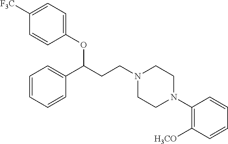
C1(OC(CCN2CCN(C3=C([H3CO])C=CC=C3)CC2)C2=CC=CC=C2)=CC=C([F3C])C=C1
